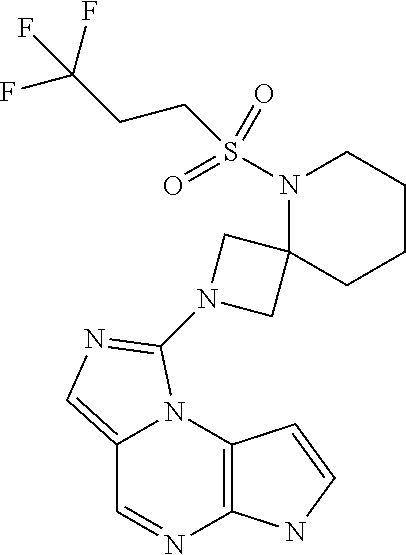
C12=C(N3C(=CN=C3N3CC4(C3)CCCCN4S(=O)(=O)CCC(F)(F)F)C=N1)C=CN2
